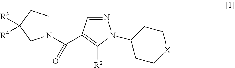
N1(C(=O)C2=C([R2])N(C3CC[X]CC3)N=C2)CCC([R3])([R4])C1
